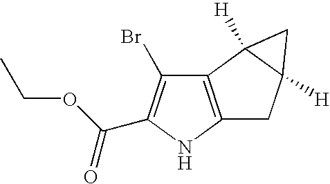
C12=C(NC(C(OCC)=O)=C1Br)CC1([H])C2([H])C1
